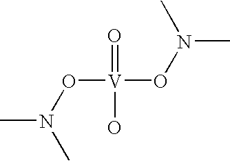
CN(O[V](=O)(O)ON(C)C)C
